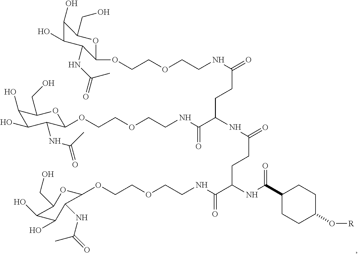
C1(O)C(O)C(NC(C)=O)C(OCCOCCNC(CCC(NC(CCC(NC(=O)C2CCC(O[R])CC2)C(=O)NCCOCCOC2OC(CO)C(O)C(O)C2NC(=O)C)=O)C(=O)NCCOCCOC2C(NC(C)=O)C(O)C(O)C(CO)O2)=O)OC1CO
